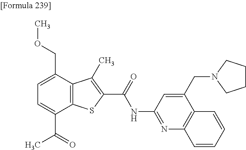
C1=C(C(=O)C)C2=C(C(COC)=C1)C(C)=C(C(=O)NC1=NC3=C(C(CN4CCCC4)=C1)C=CC=C3)S2
